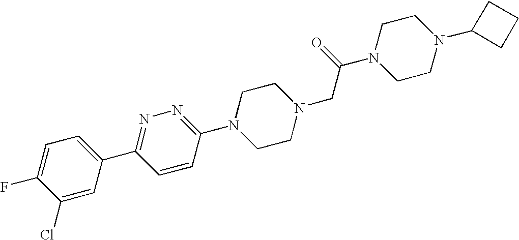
N1=C(C2=CC=C(F)C(Cl)=C2)C=CC(N2CCN(CC(N3CCN(C4CCC4)CC3)=O)CC2)=N1
